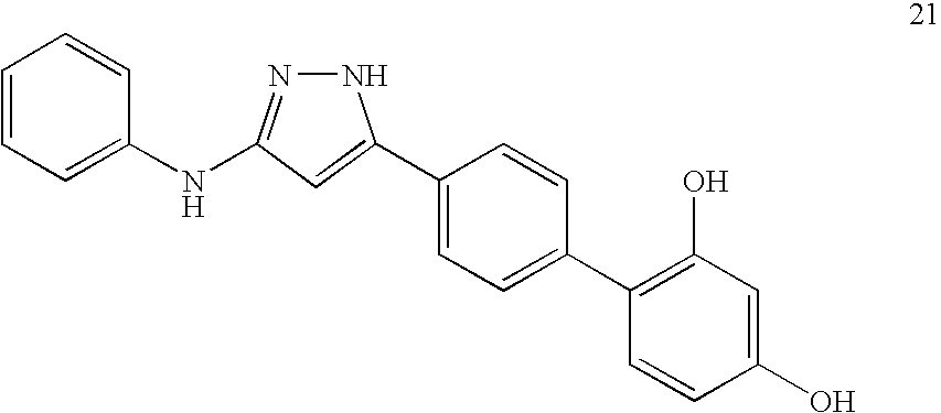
C1(C2=CC(NC3=CC=CC=C3)=NN2)=CC=C(C2=C(O)C=C(O)C=C2)C=C1
